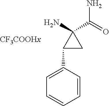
NC(C1(N)C(C2=CC=CC=C2)C1)=O
